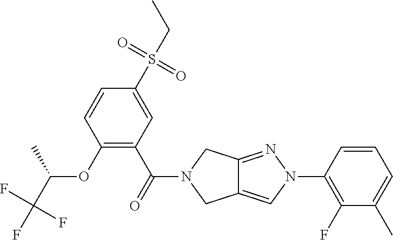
O(C1=C(C(=O)N2CC3=CN(C4=C(F)C(C)=CC=C4)N=C3C2)C=C(S(CC)(=O)=O)C=C1)C(C(F)(F)F)C
